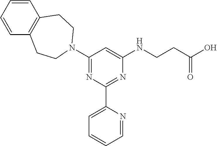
C1=CC=CC2=C1CCN(C1=NC(C3=CC=CC=N3)=NC(NCCC(O)=O)=C1)CC2
